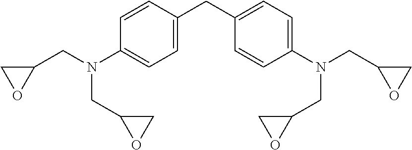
C1=CC(CC2=CC=C(N(CC3OC3)CC3CO3)C=C2)=CC=C1N(CC1CO1)CC1OC1
